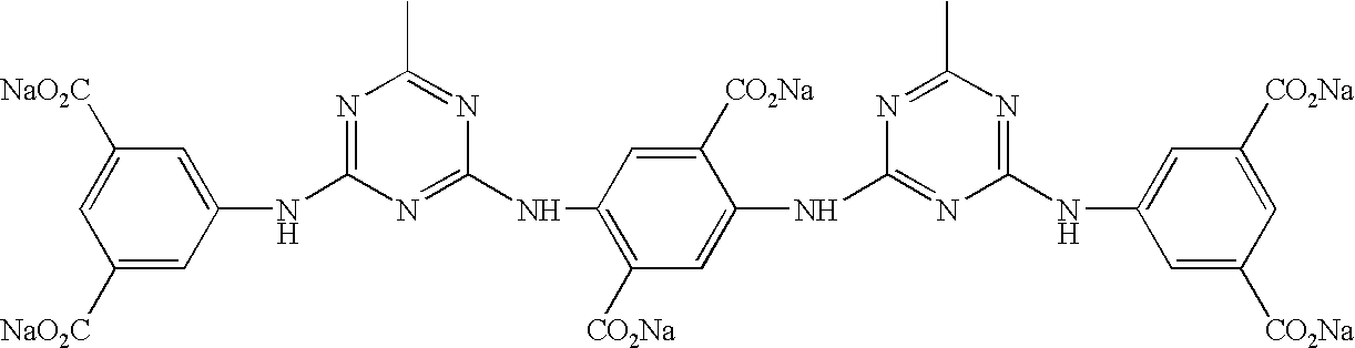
N1=C(NC2=CC([NaO2C])=CC([NaO2C])=C2)N=C(NC2=C([CO2Na])C=C(NC3=NC(NC4=CC([CO2Na])=CC([CO2Na])=C4)=NC(C)=N3)C([CO2Na])=C2)N=C1C
